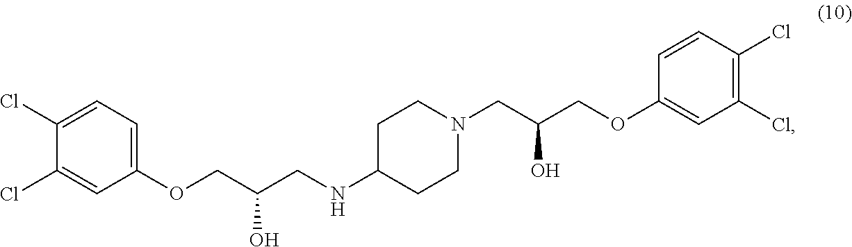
C1(OCC(CNC2CCN(CC(COC3=CC(Cl)=C(Cl)C=C3)O)CC2)O)=CC=C(Cl)C(Cl)=C1
